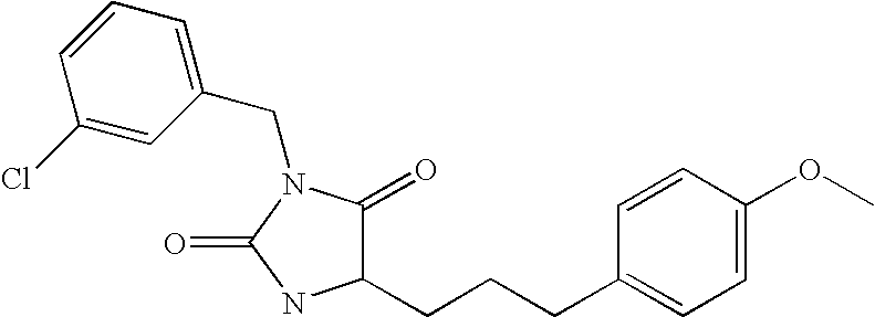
C1(CN2C(=O)NC(CCCC3=CC=C(OC)C=C3)C2=O)=CC=CC(Cl)=C1
